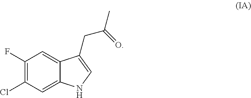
C1(F)=C(Cl)C=C2C(=C1)C(CC(C)=O)=CN2
